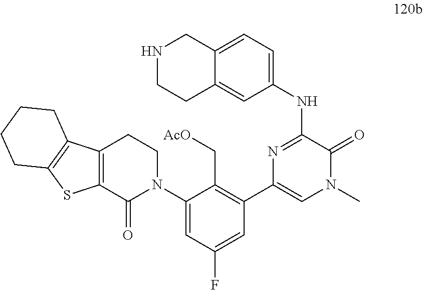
N1=C(NC2=CC=C3C(=C2)CCNC3)C(=O)N(C)C=C1C1=C(C[AcO])C(N2CCC3=C(C2=O)SC2=C3CCCC2)=CC(F)=C1
